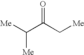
[Me]C(C(C[Me])=O)[Me]
